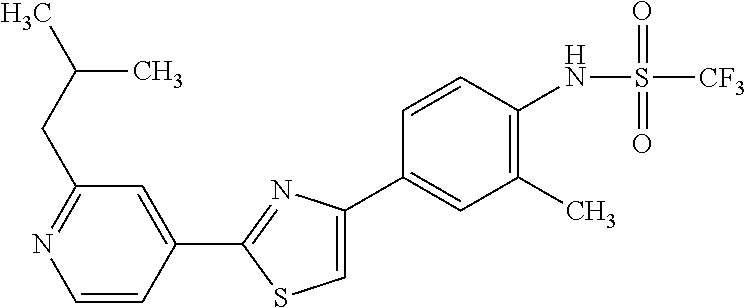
C1=CC(C2=NC(C3=CC(C)=C(NS([CF3])(=O)=O)C=C3)=CS2)=CC(CC(C)C)=N1
